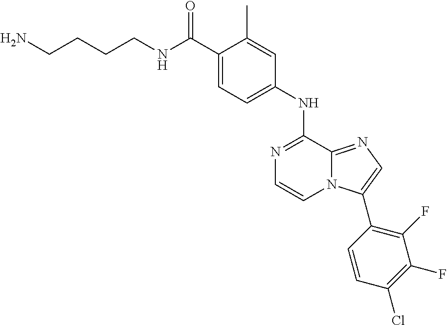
C1(C(NCCCCN)=O)=CC=C(NC2=NC=CN3C2=NC=C3C2=C(F)C(F)=C(Cl)C=C2)C=C1C
